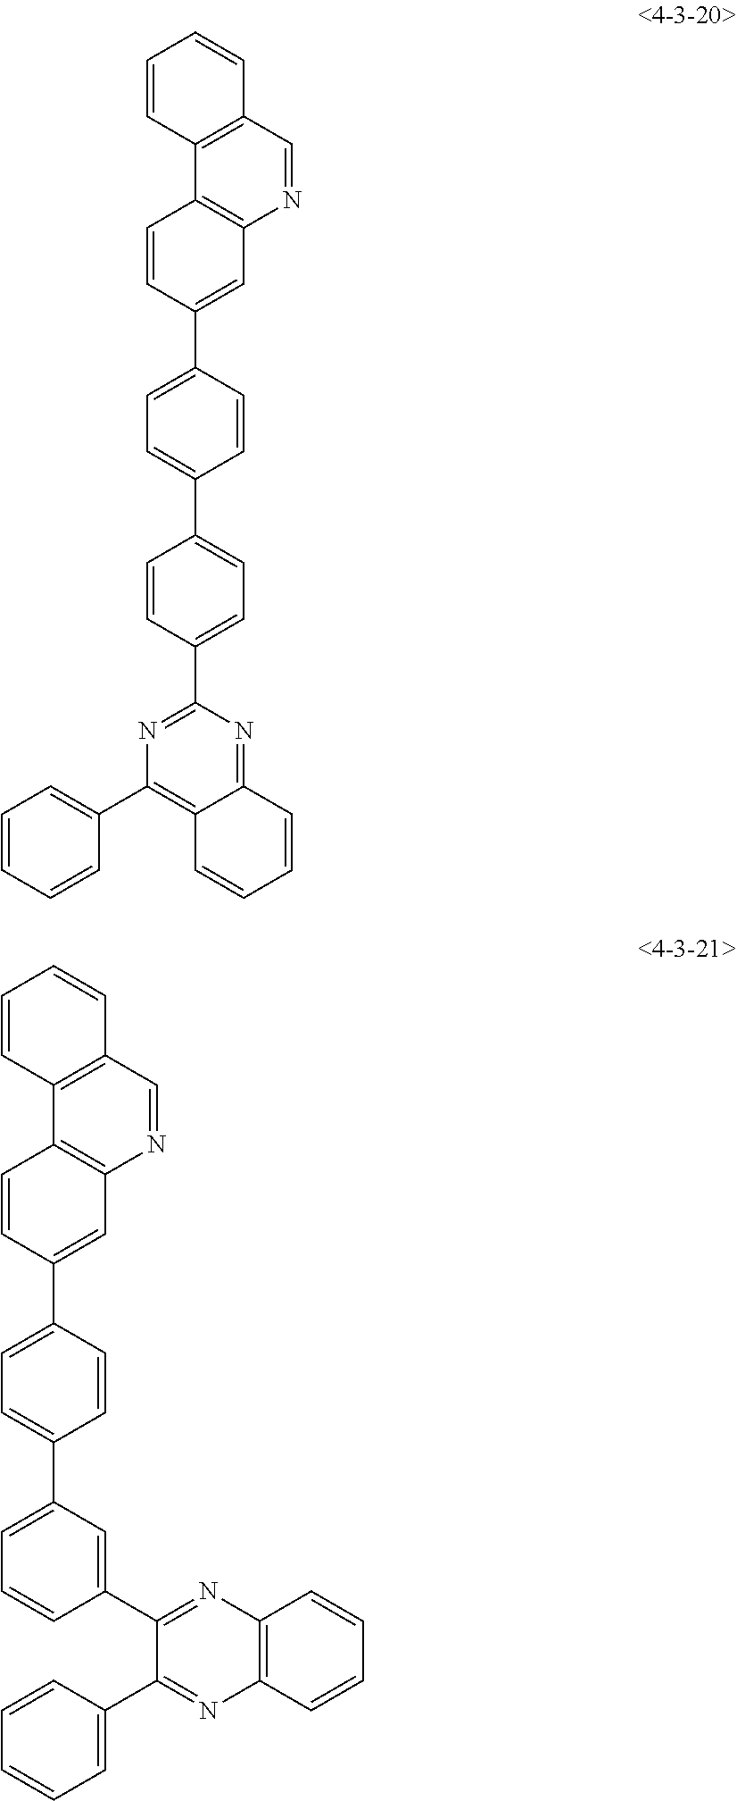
C12=C(C3=CC=CC=C3)N=C(C3=CC=C(C4=CC=C(C5=CC6=C(C=C5)C5=C(C=CC=C5)C=N6)C=C4)C=C3)N=C1C=CC=C2.C1=CC(C2=NC3=C(N=C2C2=CC(C4=CC=C(C5=CC6=C(C7=C(C=CC=C7)C=N6)C=C5)C=C4)=CC=C2)C=CC=C3)=CC=C1
